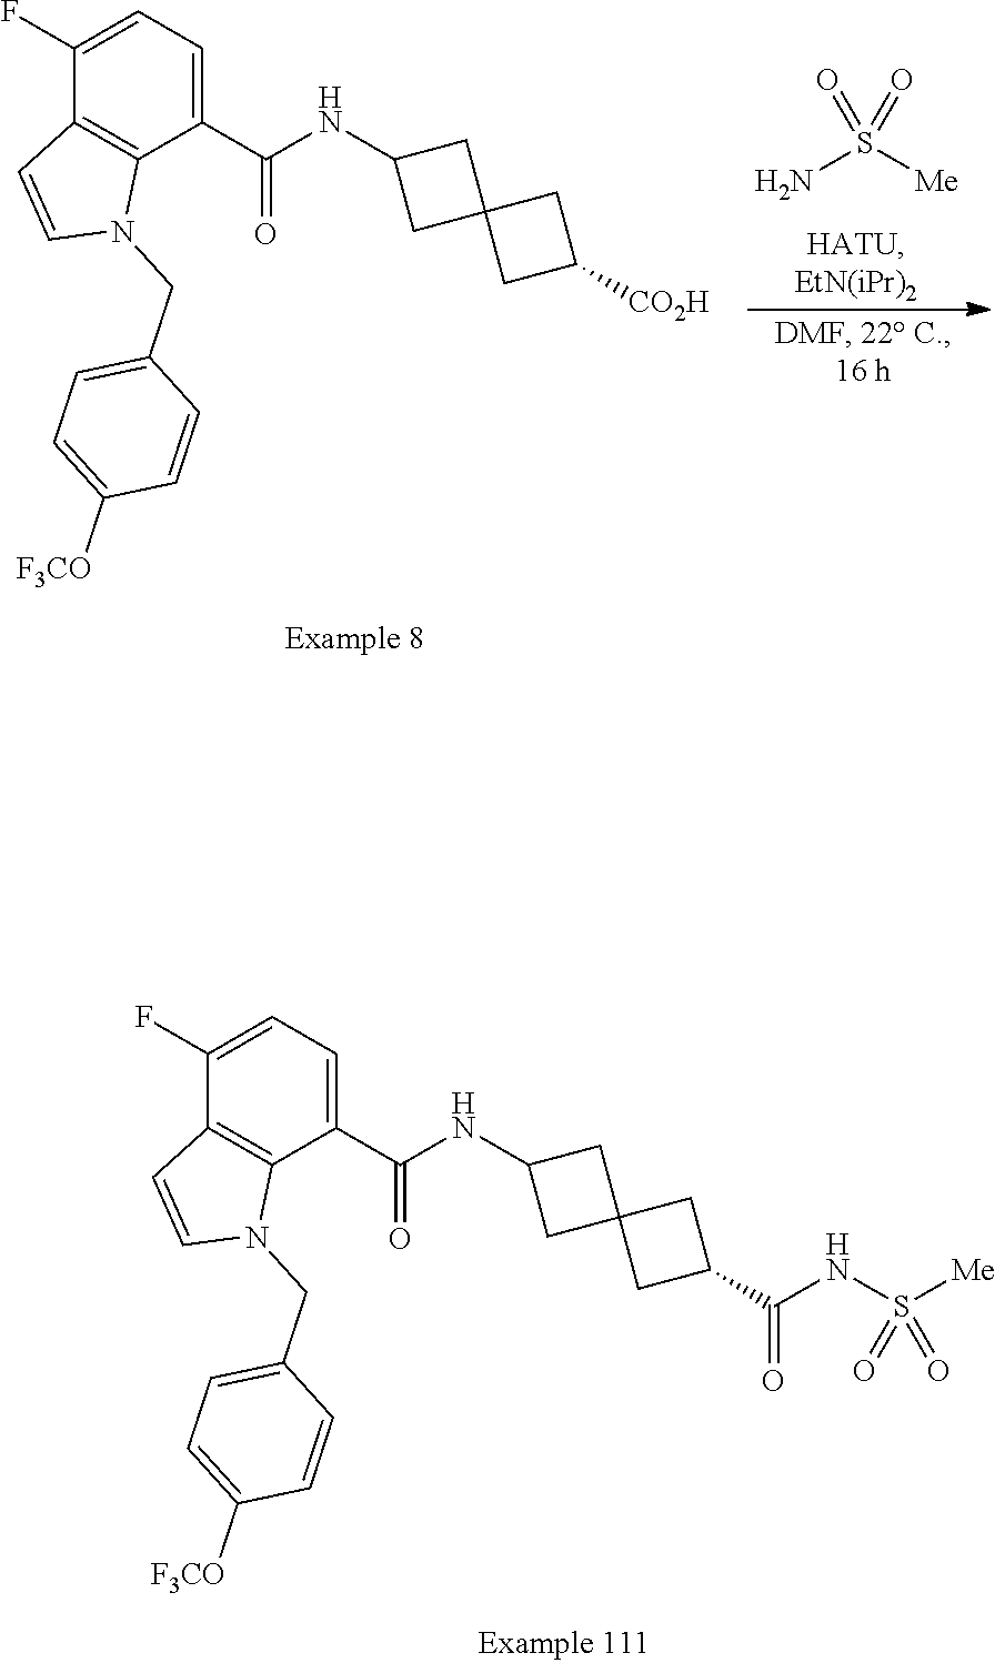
C1=C(F)C2=C(C(C(NC3CC4(C3)CC([CO2H])C4)=O)=C1)N(CC1=CC=C([F3CO])C=C1)C=C2.NS([Me])(=O)=O.C1=C(F)C2=C(C(C(NC3CC4(C3)CC(C(NS([Me])(=O)=O)=O)C4)=O)=C1)N(CC1=CC=C([F3CO])C=C1)C=C2
